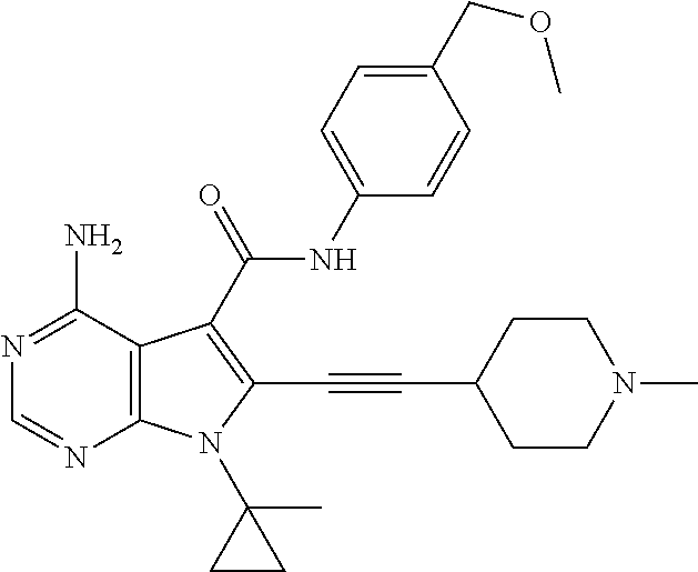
C12=C(C(N)=NC=N1)C(C(=O)NC1=CC=C(COC)C=C1)=C(C#CC1CCN(C)CC1)N2C1(C)CC1
